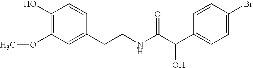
C1(O)=C(OC)C=C(CCNC(C(C2=CC=C(Br)C=C2)O)=O)C=C1
